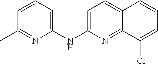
C1=CC=C(NC2=CC=C3C(=N2)C(Cl)=CC=C3)N=C1C
